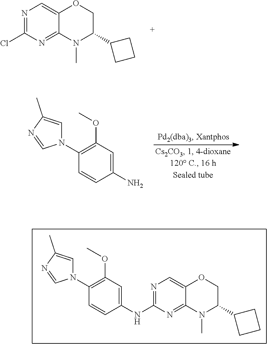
N1=C(Cl)N=C2C(=C1)OCC(C1CCC1)N2C.C1(N2C=C(C)N=C2)=C(OC)C=C(N)C=C1.N1=C(NC2=CC(OC)=C(N3C=C(C)N=C3)C=C2)N=C2C(=C1)OCC(C1CCC1)N2C
